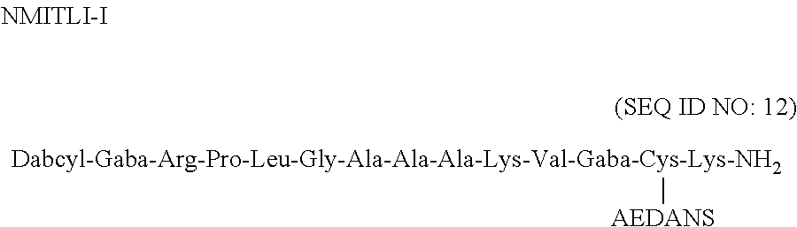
[Dabcyl-Gaba-Arg-Pro-Leu-Gly-Ala-Ala-Ala-Lys-Val-Gaba-Cys-Lys-NH2][AEDANS]
